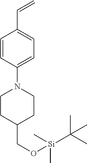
C1CC(CO[Si](C(C)(C)C)(C)C)CCN1C1=CC=C(C=C)C=C1
